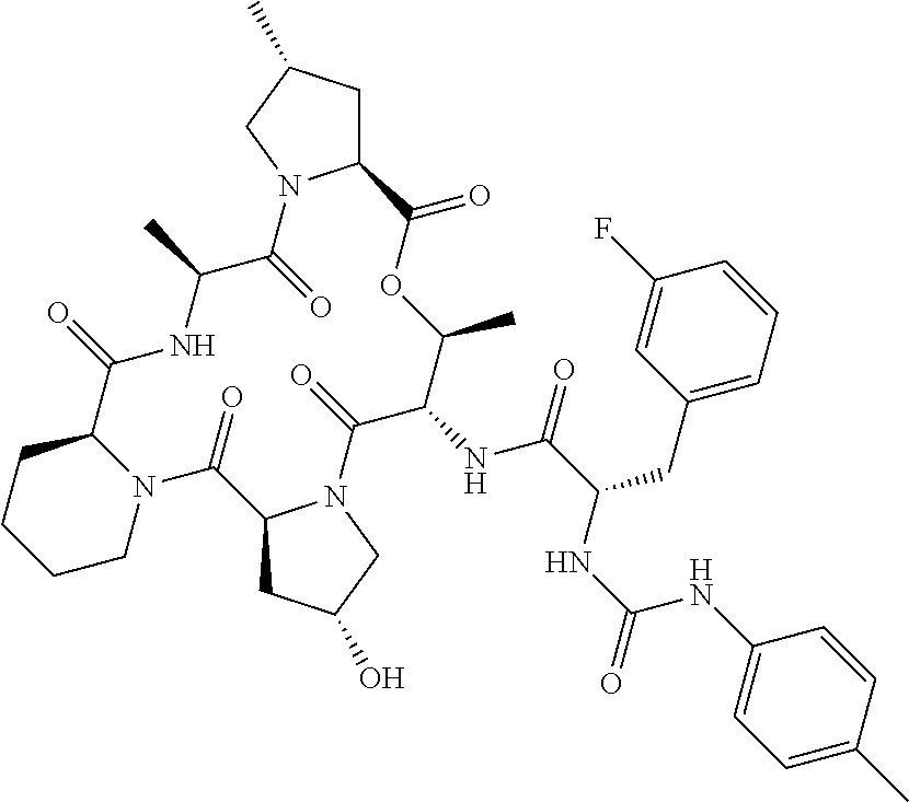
N12C(CCCC1)C(=O)NC(C)C(=O)N1C(CC(C)C1)C(=O)OC(C)C(NC(C(NC(NC1=CC=C(C)C=C1)=O)CC1=CC=CC(F)=C1)=O)C(=O)N1C(C2=O)CC(O)C1
